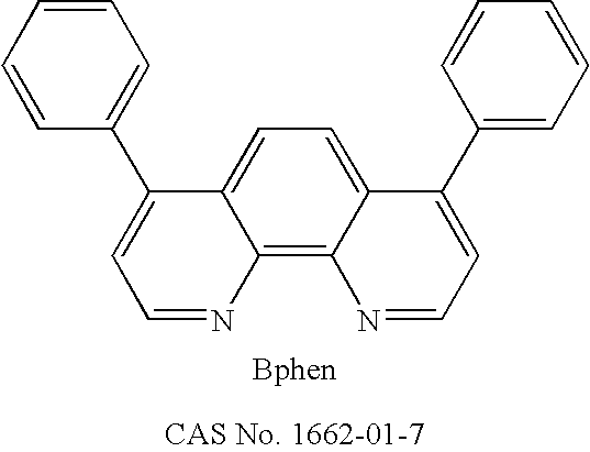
C1=CC(C2=CC=NC3=C4C(=CC=C23)C(C2=CC=CC=C2)=CC=N4)=CC=C1
